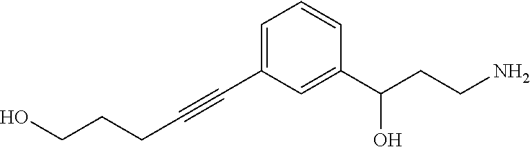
C1=C(C#CCCCO)C=C(C(CCN)O)C=C1
